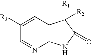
C1([R3])=CC2=C(N=C1)NC(=O)C2([R2])[R1]
